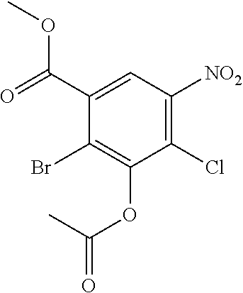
C1(Cl)=C([NO2])C=C(C(=O)OC)C(Br)=C1OC(=O)C
